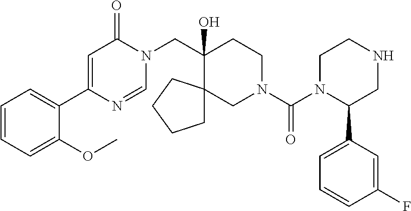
C1(C2=CC=CC=C2OC)=CC(=O)N(CC2(O)CCN(C(=O)N3C(C4=CC=CC(F)=C4)CNCC3)CC23CCCC3)C=N1
